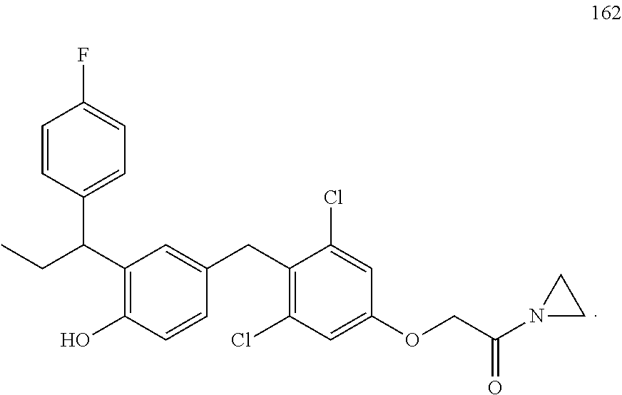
C1=CC(C(C2=C(O)C=CC(CC3=C(Cl)C=C(OCC(=O)N4CC4)C=C3Cl)=C2)CC)=CC=C1F
